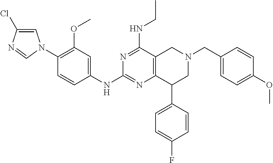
N1=C(NCC)C2=C(N=C1NC1=CC(OC)=C(N3C=C(Cl)N=C3)C=C1)C(C1=CC=C(F)C=C1)CN(CC1=CC=C(OC)C=C1)C2
